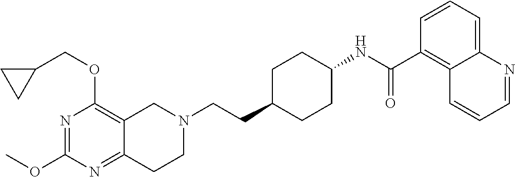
C12=NC(OC)=NC(OCC3CC3)=C1CN(CCC1CCC(NC(C3=C4C(=CC=C3)N=CC=C4)=O)CC1)CC2
